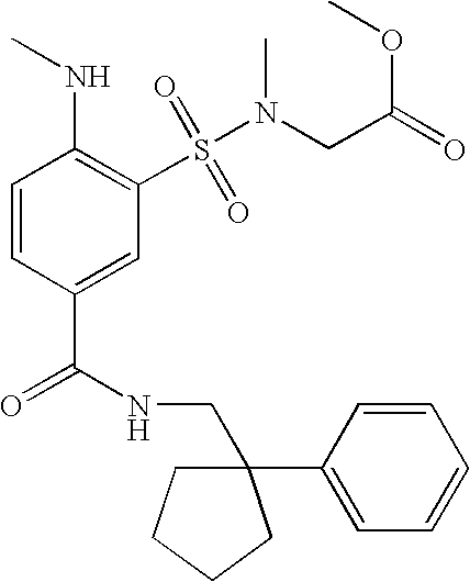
C1=CC(C(=O)NCC2(C3=CC=CC=C3)CCCC2)=CC(S(=O)(=O)N(CC(OC)=O)C)=C1NC
